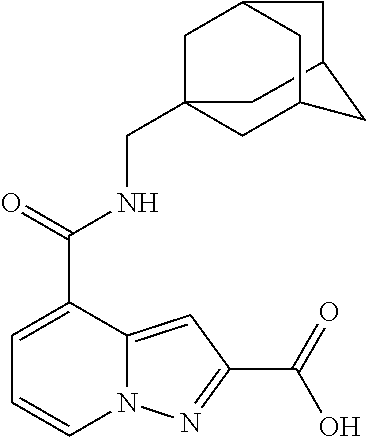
C1C2CC3CC(CC1(CNC(C1=CC=CN4C1=CC(C(=O)O)=N4)=O)C3)C2
